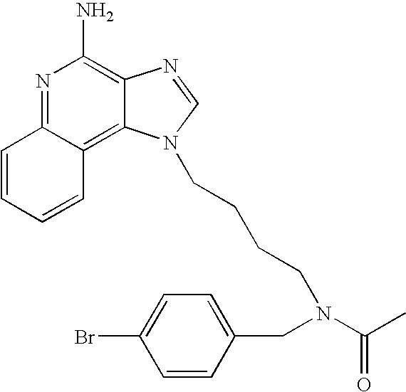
N1=C2C(=C3C(=C1N)N=CN3CCCCN(C(C)=O)CC1=CC=C(Br)C=C1)C=CC=C2
